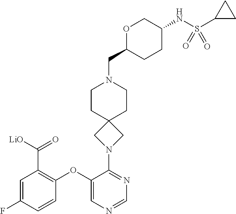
C1=C(F)C=CC(OC2=CN=CN=C2N2CC3(C2)CCN(CC2CCC(NS(C4CC4)(=O)=O)CO2)CC3)=C1C(=O)[LiO]
